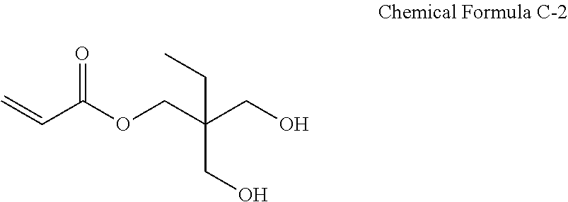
C=CC(OCC(CO)(CC)CO)=O
